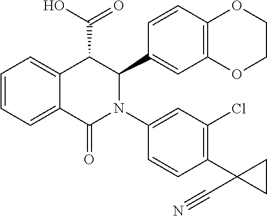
C1=C2C(=CC=C1)C(C(=O)O)C(C1=CC3=C(C=C1)OCCO3)N(C1=CC(Cl)=C(C3(C#N)CC3)C=C1)C2=O
